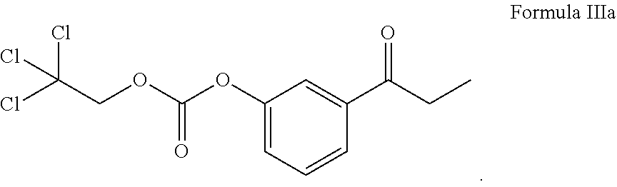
C1(OC(OCC(Cl)(Cl)Cl)=O)=CC=CC(C(CC)=O)=C1
